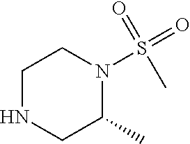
N1CC(C)N(S(=O)(=O)C)CC1
